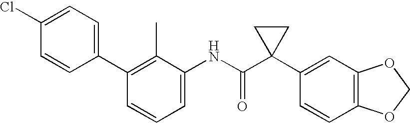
C1(NC(C2(C3=CC4=C(C=C3)OCO4)CC2)=O)=CC=CC(C2=CC=C(Cl)C=C2)=C1C
